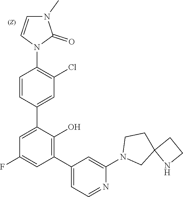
C12(CN(C3=CC(C4=C(O)C(C5=CC(Cl)=C(N6C=CN(C)C6=O)C=C5)=CC(F)=C4)=CC=N3)CC1)CCN2
